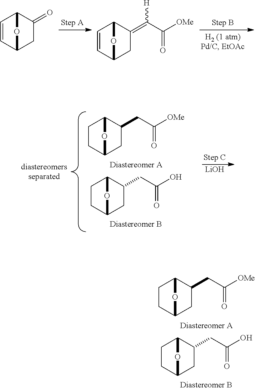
C1CC2CC(CC([OMe])=O)C1O2.C1CC2CC(CC(O)=O)C1O2.[LiOH].C1CC2CC(CC([OMe])=O)C1O2.C1CC2CC(CC(O)=O)C1O2.C1=CC2CC(=O)C1O2.C1=CC2CC(=C(C([OMe])=O)[H])C1O2
